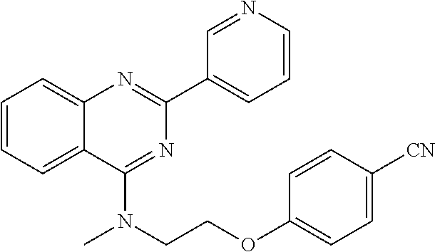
C1=CC=C2C(=C1)N=C(C1=CC=CN=C1)N=C2N(CCOC1=CC=C([CN])C=C1)C
